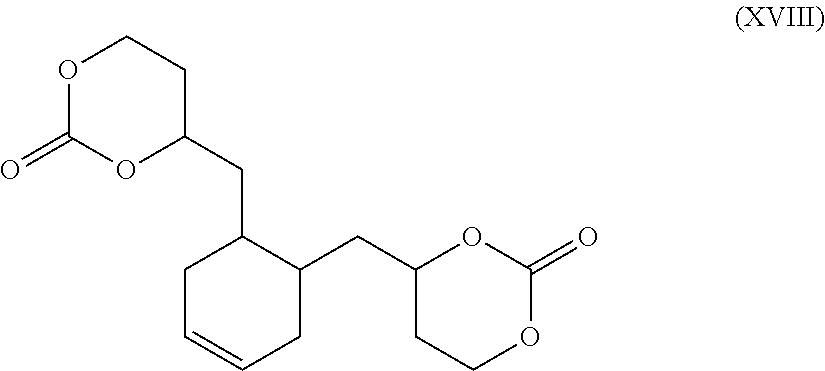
O1C(=O)OC(CC2C(CC3CCOC(=O)O3)CC=CC2)CC1
